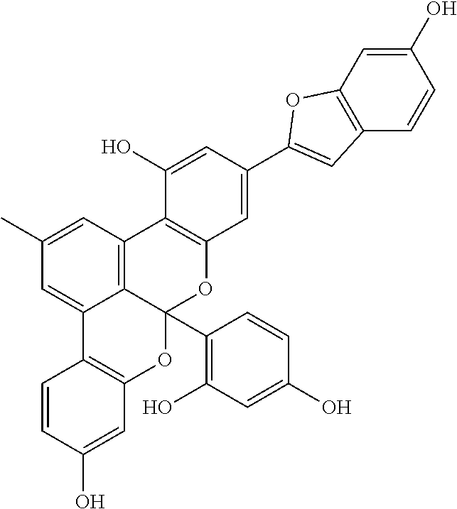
C12=C(C=C(O)C=C1)OC(C1=CC3=C(C(O)=C1)C1=C4C(C5=C(O)C=C(O)C=C5)(O3)OC3=C(C4=CC(C)=C1)C=CC(O)=C3)=C2
